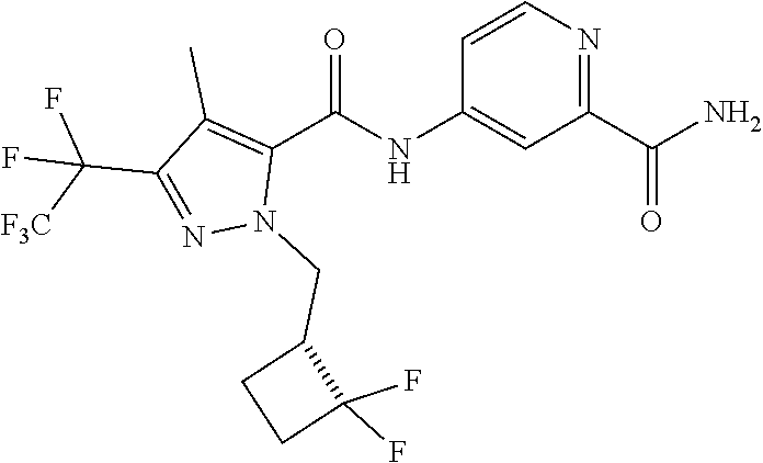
C1=CN=C(C(N)=O)C=C1NC(C1=C(C)C(C([F3C])(F)F)=NN1CC1CCC1(F)F)=O
